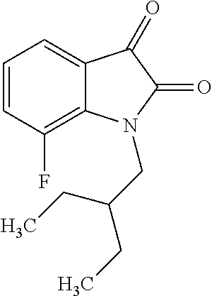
C12=CC=CC(F)=C1N(CC(CC)CC)C(=O)C2=O
